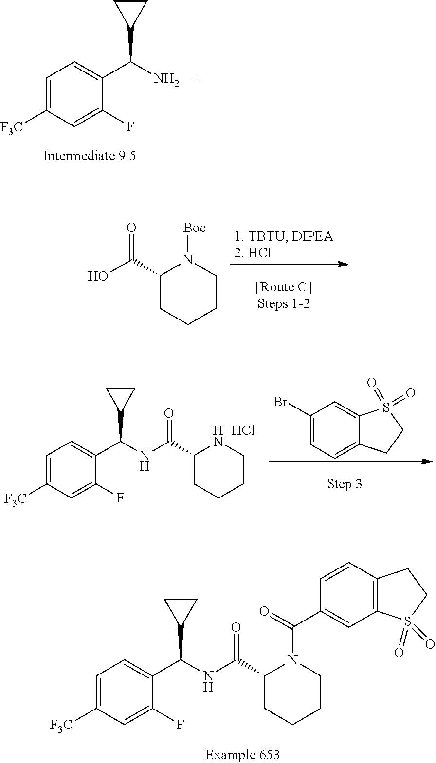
C1(C(NC(C2=CC=C([F3C])C=C2F)C2CC2)=O)CCCCN1C(C1=CC2=C(C=C1)CCS2(=O)=O)=O.C1=C([F3C])C=C(F)C(C(N)C2CC2)=C1.C1(C(O)=O)CCCCN1[Boc].C1(C(NC(C2=CC=C([F3C])C=C2F)C2CC2)=O)CCCCN1.Cl.C1(Br)=CC=C2C(=C1)S(=O)(=O)CC2
